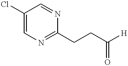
C1(Cl)=CN=C(CCC([H])=O)N=C1
